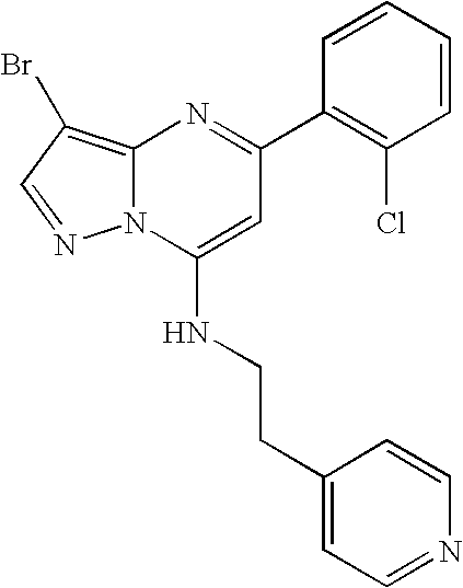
C1(C2=NC3=C(Br)C=NN3C(NCCC3=CC=NC=C3)=C2)=C(Cl)C=CC=C1
